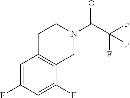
C1=C(F)C=C(F)C2=C1CCN(C(C(F)(F)F)=O)C2
